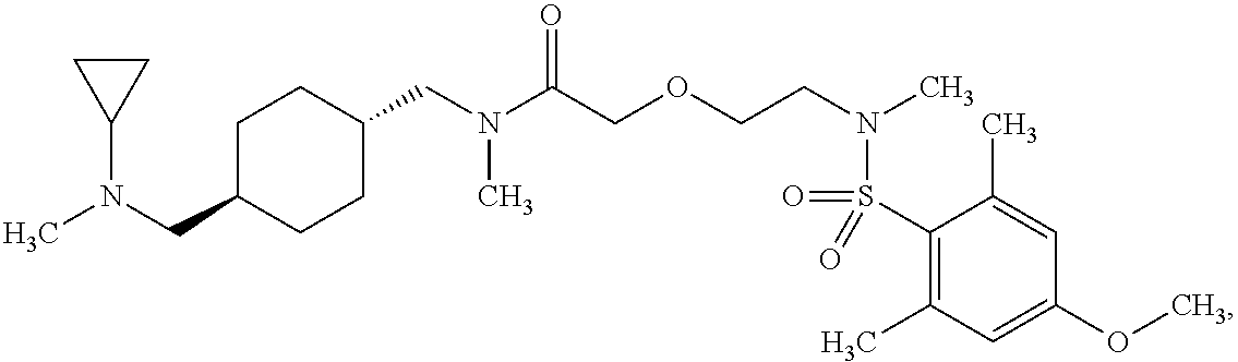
C1(CN(C(COCCN(C)S(=O)(C2=C(C)C=C(OC)C=C2C)=O)=O)C)CCC(CN(C2CC2)C)CC1
